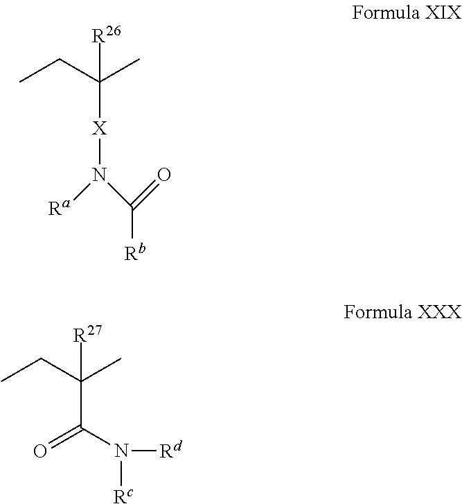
CCC(C)([X]N(C(=O)[Rb])[Ra])[R26].CCC(C)(C(N([Rc])[Rd])=O)[R27]
